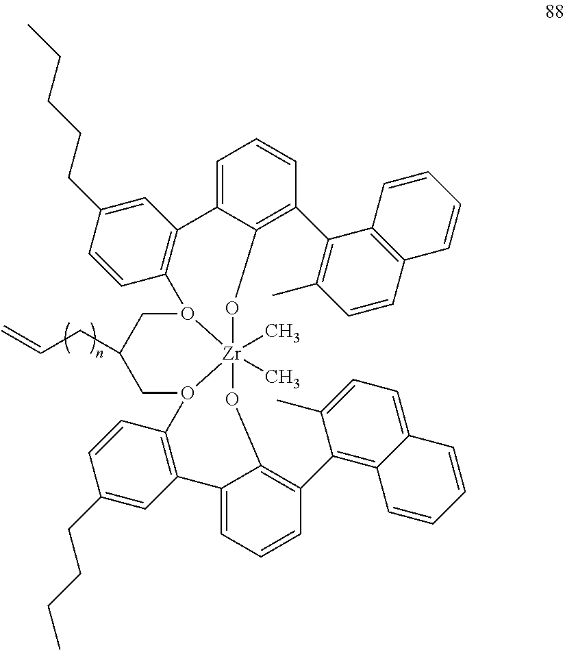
C1O2[Zr]3(C)(C)(O(CC1CC=C)C1=C(C=C(CCCCC)C=C1)C1=CC=CC(C4=C(C)C=CC5=C4C=CC=C5)=C1O3)OC1=C(C3=C4C(=CC=C3C)C=CC=C4)C=CC=C1C1=C2C=CC(CCCC)=C1
